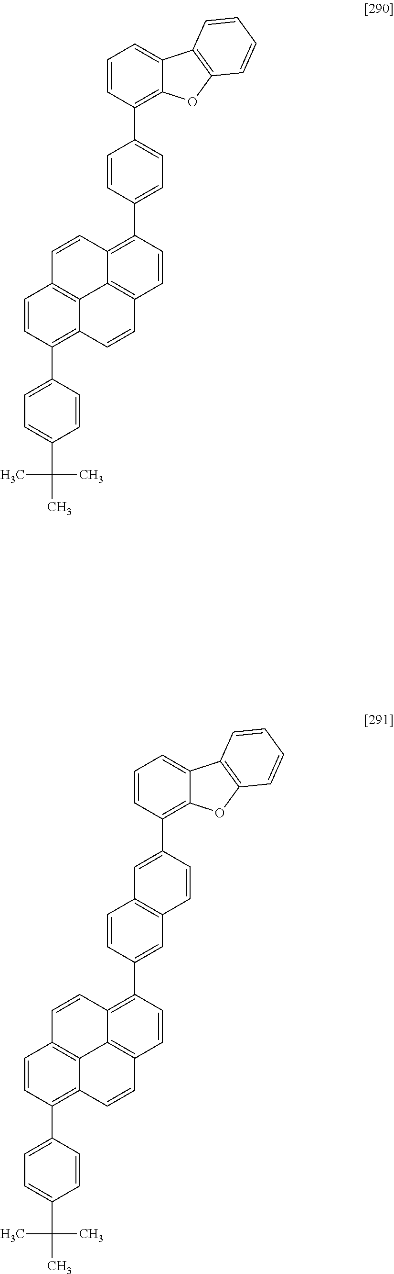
C1=CC(C2=CC=C(C(C)(C)C)C=C2)=C2C3=C1C=CC1=C(C4=CC=C(C5=C6C(=CC=C5)C5=C(O6)C=CC=C5)C=C4)C=CC(=C31)C=C2.C1=CC(C2=CC=C(C(C)(C)C)C=C2)=C2C3=C1C=CC1=C(C4=CC5=C(C=C4)C=C(C4=C6C(=CC=C4)C4=C(O6)C=CC=C4)C=C5)C=CC(=C31)C=C2
